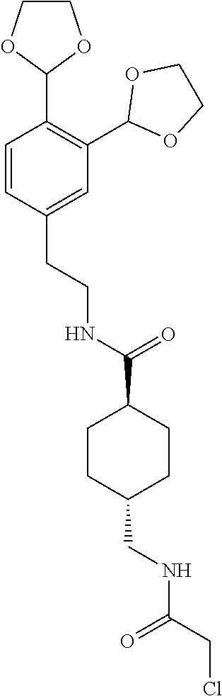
C1=CC(CCNC(C2CCC(CNC(CCl)=O)CC2)=O)=CC(C2OCCO2)=C1C1OCCO1
